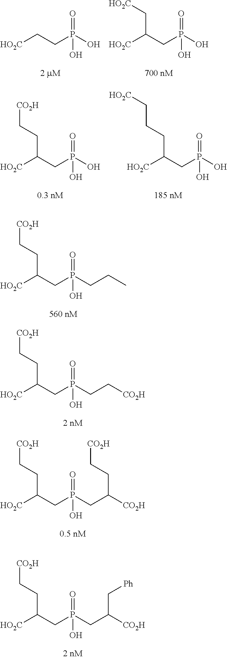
[HO2C]CCP(O)(=O)O.[HO2C]C(CP(O)(=O)O)C[HO2C].[HO2C]C(CP(CCC)(=O)O)CC[CO2H].[HO2C]C(CP(O)(=O)O)CC[CO2H].[HO2C]C(CP(O)(=O)O)CCC[HO2C].[HO2C]C(CP(CC([CO2H])CC[CO2H])(=O)O)CC[CO2H].[HO2C]C(CP(CC[CO2H])(=O)O)CC[CO2H].[HO2C]C(CP(CC([CO2H])C[Ph])(=O)O)CC[CO2H]
